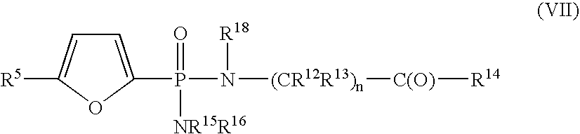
C1=C(P(N([R18])[(CR12R13)n][C(O)][R14])([NR15R16])=O)OC([R5])=C1
